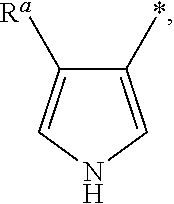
C1(*)=CNC=C1[Ra]
